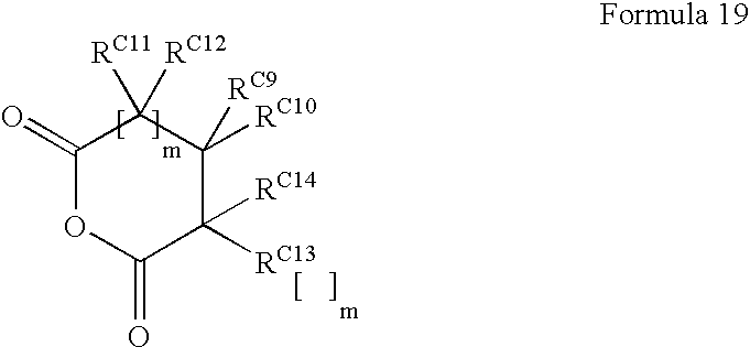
C1(=O)OC(=O)C([RC13])([RC14])C([RC9])([RC10])C1([RC11])[RC12]
